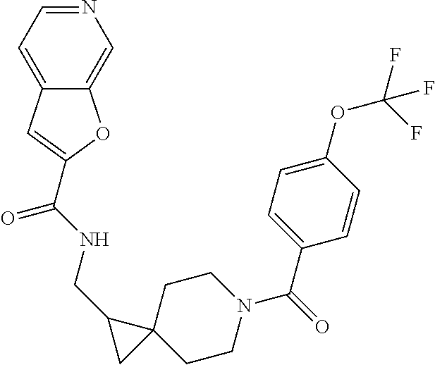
C(NCC1CC12CCN(C(C1=CC=C(OC(F)(F)F)C=C1)=O)CC2)(=O)C1=CC2=CC=NC=C2O1
